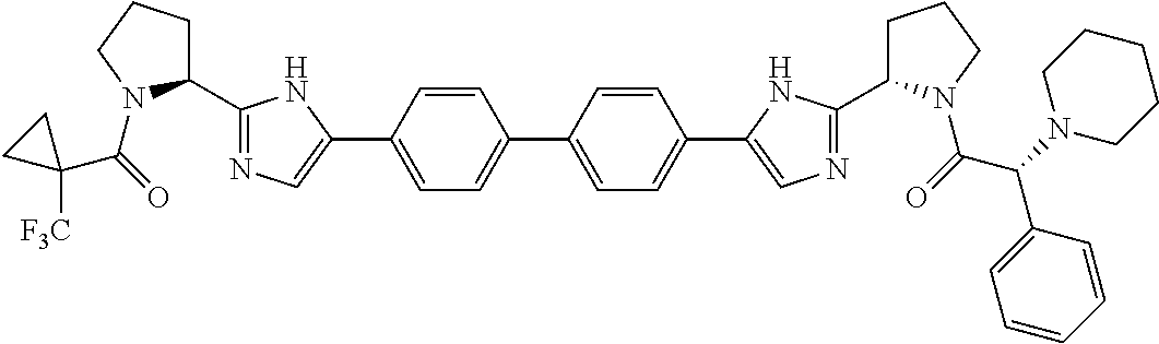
O=C(N1C(C2=NC=C(C3=CC=C(C4=CC=C(C5=CN=C(C6CCCN6C(C(C6=CC=CC=C6)N6CCCCC6)=O)N5)C=C4)C=C3)N2)CCC1)C1([F3C])CC1
